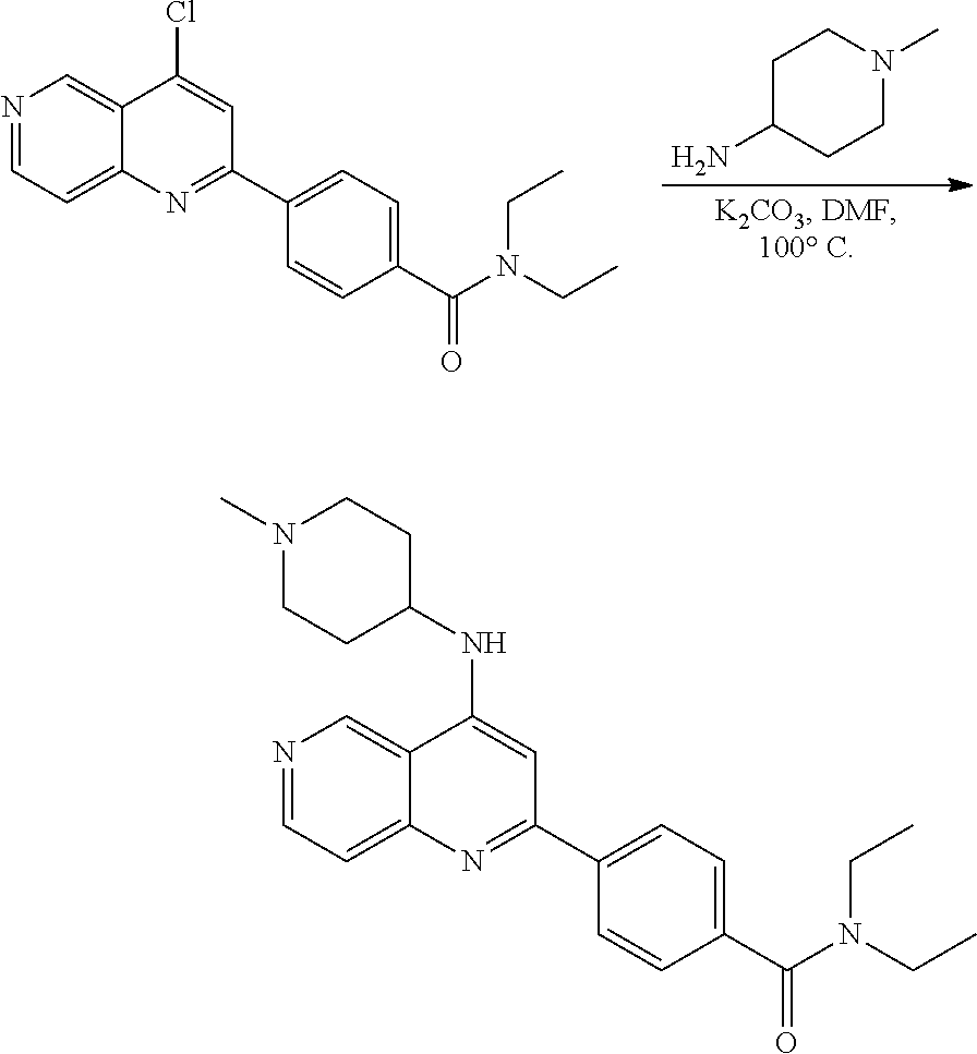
C12=CN=CC=C1N=C(C1=CC=C(C(N(CC)CC)=O)C=C1)C=C2Cl.C1C(N)CCN(C)C1.C12=CN=CC=C1N=C(C1=CC=C(C(N(CC)CC)=O)C=C1)C=C2NC1CCN(C)CC1
